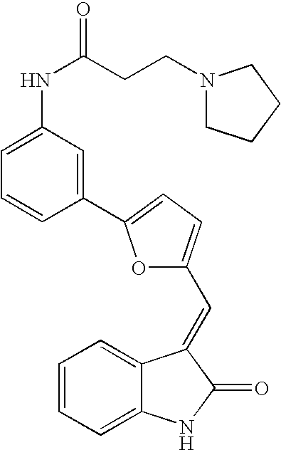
C1=CC=C2C(=C1)C(=CC1=CC=C(C3=CC(NC(=O)CCN4CCCC4)=CC=C3)O1)C(=O)N2
